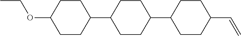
CCOC1CCC(C2CCC(C3CCC(C=C)CC3)CC2)CC1
